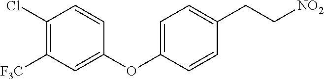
C1(Cl)=C([F3C])C=C(OC2=CC=C(CC[NO2])C=C2)C=C1
